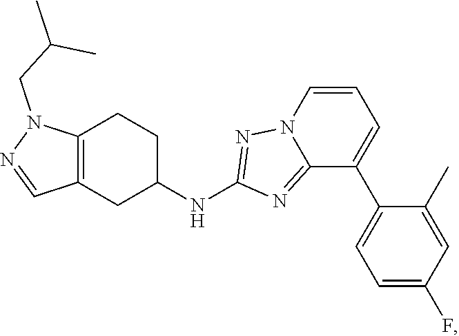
C12=C(CC(NC3=NN4C(=N3)C(C3=CC=C(F)C=C3C)=CC=C4)CC1)C=NN2CC(C)C
